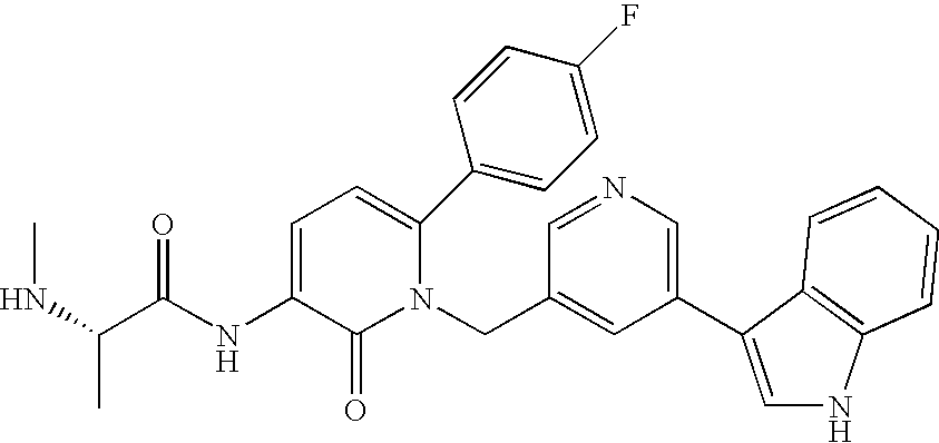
C1(C2=CNC3=C2C=CC=C3)=CN=CC(CN2C(C3=CC=C(F)C=C3)=CC=C(NC(C(NC)C)=O)C2=O)=C1
